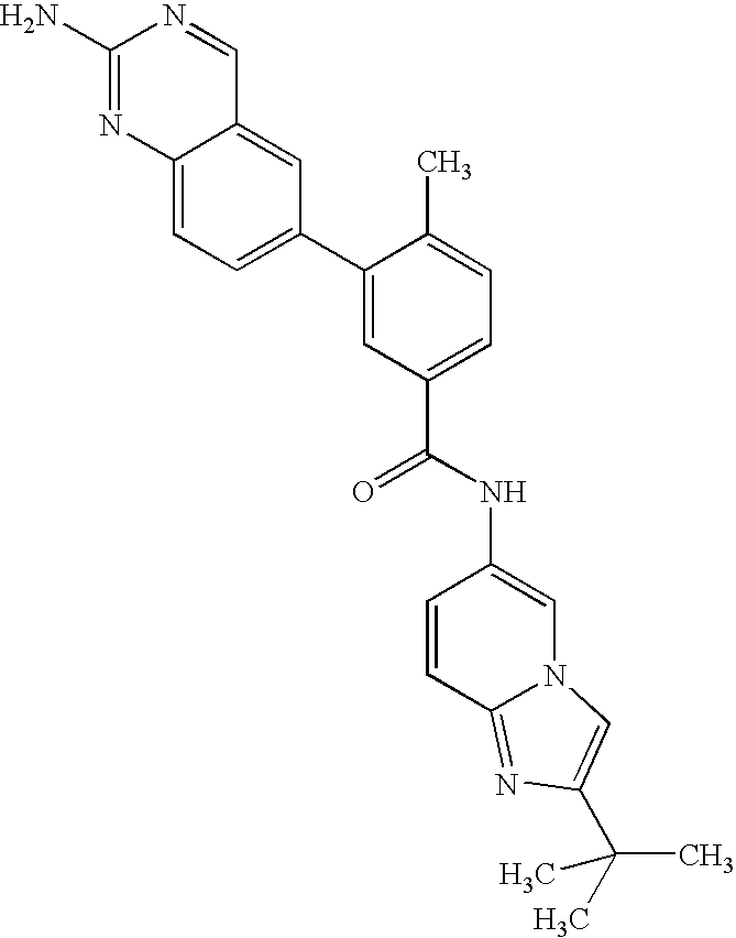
NC1=NC2=CC=C(C3=CC(C(=O)NC4=CN5C(=NC(C(C)(C)C)=C5)C=C4)=CC=C3C)C=C2C=N1
